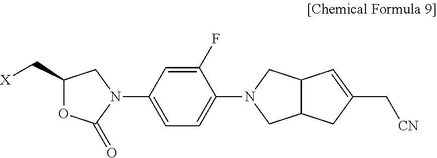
C1(C[X])OC(=O)N(C2=CC=C(N3CC4C(C3)CC(C[CN])=C4)C(F)=C2)C1
